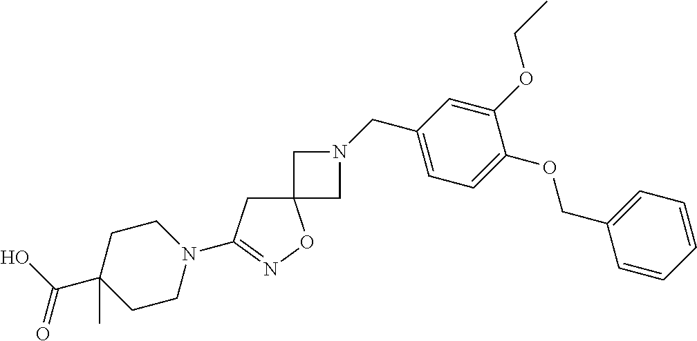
C12(CC(N3CCC(C(O)=O)(C)CC3)=NO1)CN(CC1=CC=C(OCC3=CC=CC=C3)C(OCC)=C1)C2
